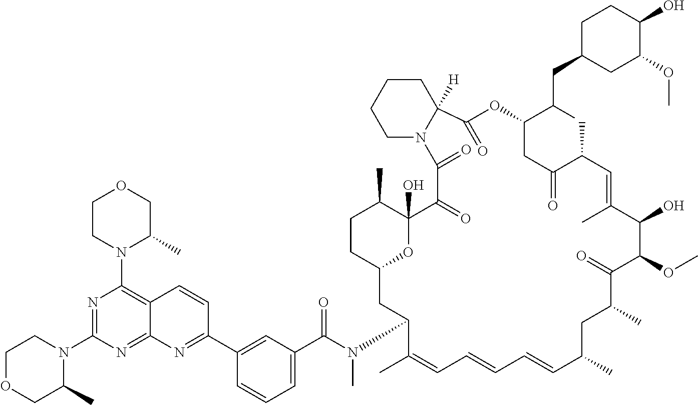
CC1C2(O)C(=O)C(=O)N3CCCCC3([H])C(=O)OC(C(CC3CC(OC)C(O)CC3)C)CC(=O)C(C)C=C(C)C(O)C(OC)C(=O)C(C)CC(C)C=CC=CC=C(C)C(N(C(C3=CC=CC(C4=NC5=NC(N6CCOCC6C)=NC(N6C(C)COCC6)=C5C=C4)=C3)=O)C)CC(O2)CC1
